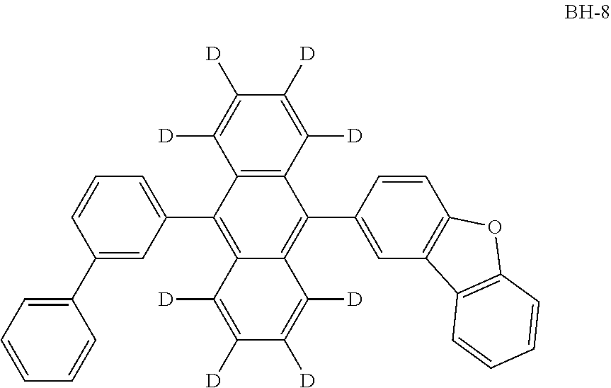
C1(C2=CC=CC=C2)=CC(C2=C3C(=C(C4=CC5=C(C=C4)OC4=C5C=CC=C4)C4=C2C([D])=C([D])C([D])=C4[D])C([D])=C([D])C([D])=C3[D])=CC=C1
